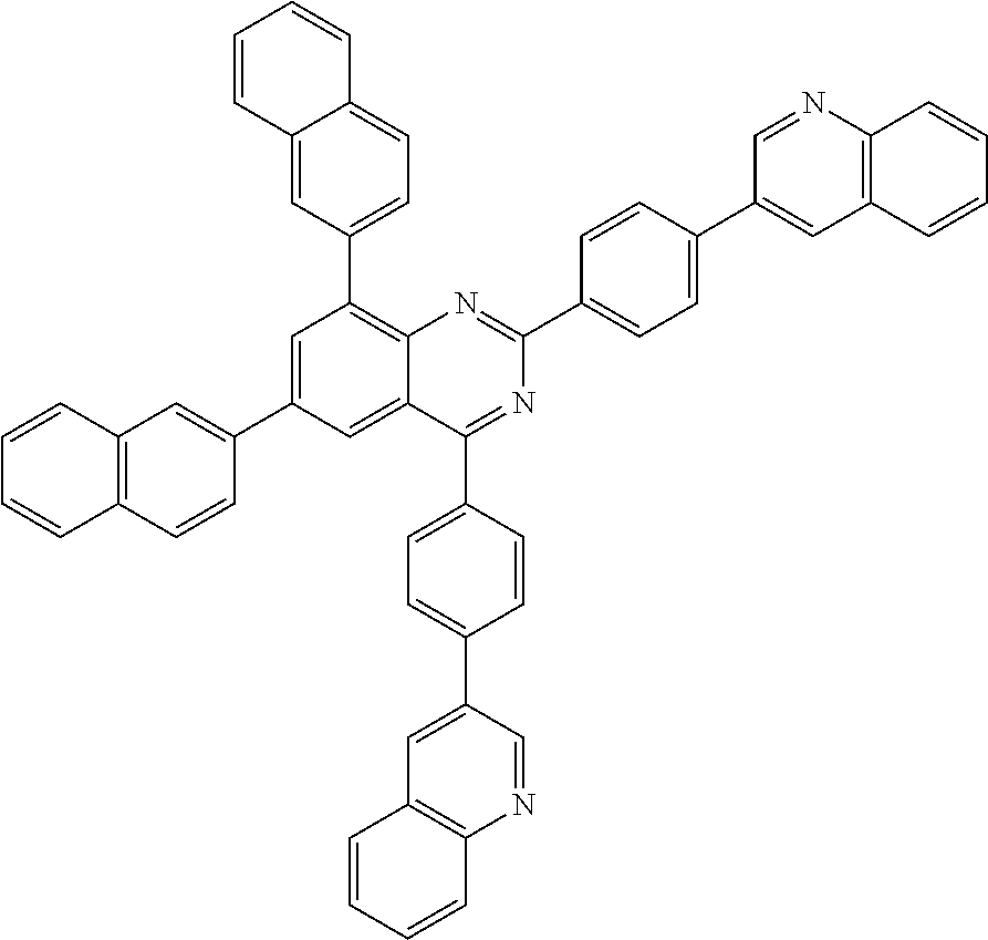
C1=CC2=CC(C3=C4C(=CC(C5=CC6=C(C=CC=C6)C=C5)=C3)C(C3=CC=C(C5=CC6=C(N=C5)C=CC=C6)C=C3)=NC(C3=CC=C(C5=CC6=C(N=C5)C=CC=C6)C=C3)=N4)=CC=C2C=C1
